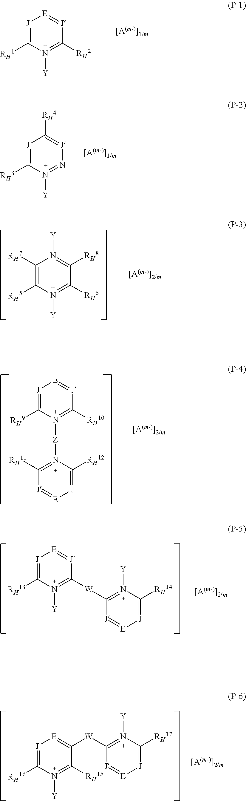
[J]1=C([RH1])N([Y])=C([RH2])[J]=[E]1.C1([RH7])=C([RH5])N([Y])=C([RH6])C([RH8])=N1[Y].[J]1=C([RH9])N([Z]N2=C([RH11])[J]=[E][J]=C2[RH12])=C([RH10])[J]=[E]1.[J]1=C([RH13])N([Y])=C([W]C2=N([Y])C([RH14])=[J][E]=[J]2)[J]=[E]1.[J]1=C([RH16])N([Y])=C([RH15])C([W]C2=N([Y])C([RH17])=[J][E]=[J]2)=[E]1.[J]1=C([RH3])N([Y])=N[J]=C1[RH4]
